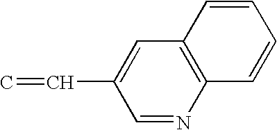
C1=NC2=C(C=C1C=C)C=CC=C2
